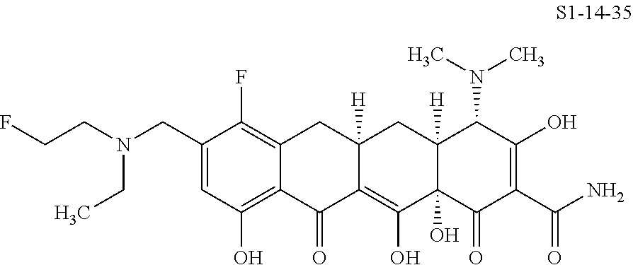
C1(CN(CCF)CC)=CC(O)=C2C(=C1F)CC1([H])C(=C(O)C3(O)C([H])(C1)C(N(C)C)C(O)=C(C(N)=O)C3=O)C2=O
